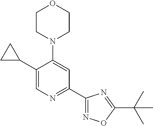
C1(C2CC2)=CN=C(C2=NOC(C(C)(C)C)=N2)C=C1N1CCOCC1
